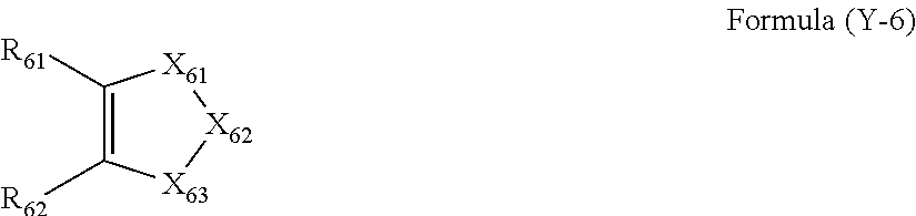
[R62]C1=C([R61])[X61][X62][X63]1
